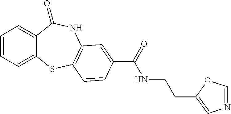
C1=CC=C2C(=C1)C(=O)NC1=C(S2)C=CC(C(=O)NCCC2=CN=CO2)=C1
